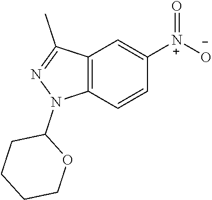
C12=C(C=CC([N+]([O-])=O)=C1)N(C1CCCCO1)N=C2C
